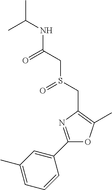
CC(C)NC(CS(CC1=C(C)OC(C2=CC(C)=CC=C2)=N1)=O)=O
